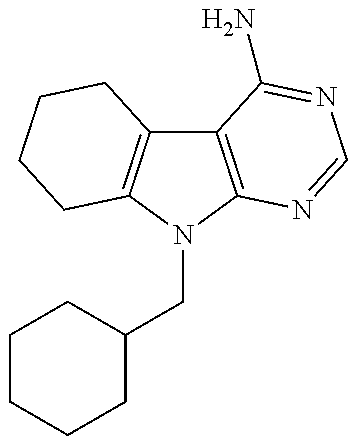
C12=C(N(CC3CCCCC3)C3=C1CCCC3)N=CN=C2N
